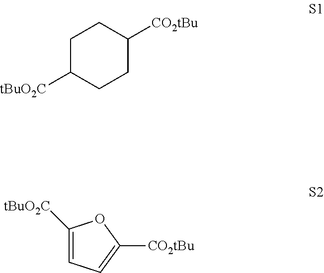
C1C([tBuO2C])CCC([CO2tBu])C1.C1([tBuO2C])=CC=C([CO2tBu])O1
